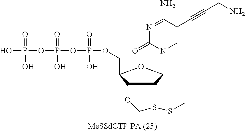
C1(OCSSC)CC(N2C=C(C#CCN)C(N)=NC2=O)OC1COP(O)(=O)OP(OP(O)(O)=O)(O)=O
